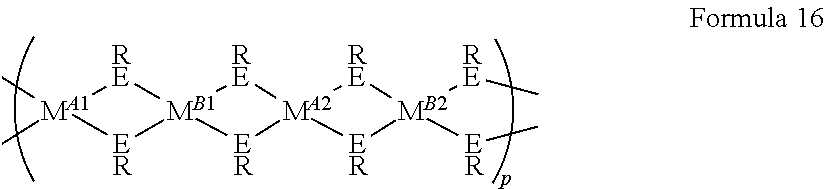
[MA1]1(C)(C)[RE][MB1]2([ER]1)[RE][MA2]1([ER]2)[ER][MB2]([ER]C)([RE]C)[RE]1
